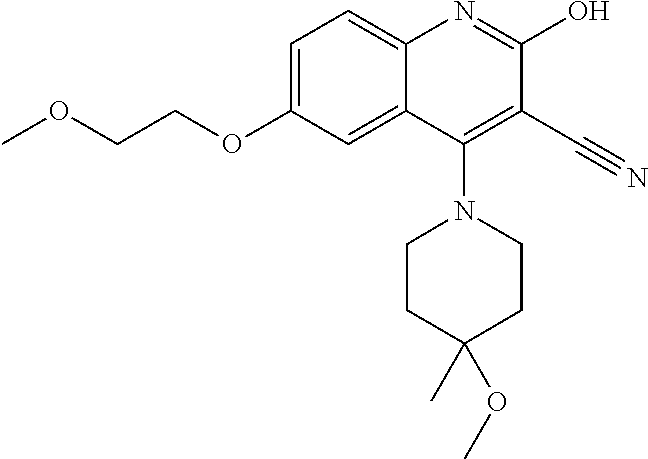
C1=C(OCCOC)C=C2C(=C1)N=C(O)C(C#N)=C2N1CCC(C)(OC)CC1
